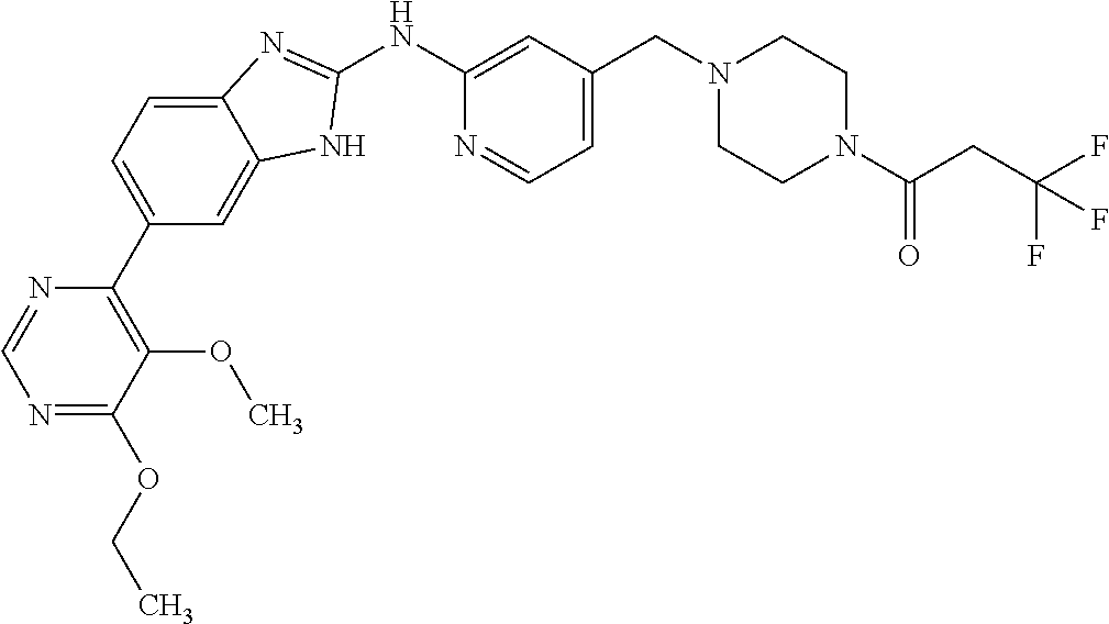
C1(C2=CC=C3C(=C2)NC(NC2=CC(CN4CCN(C(CC(F)(F)F)=O)CC4)=CC=N2)=N3)=C(OC)C(OCC)=NC=N1
